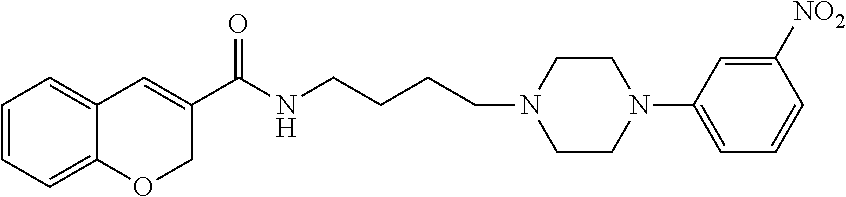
C1=CC=C2C(=C1)C=C(C(NCCCCN1CCN(C3=CC=CC([NO2])=C3)CC1)=O)CO2
